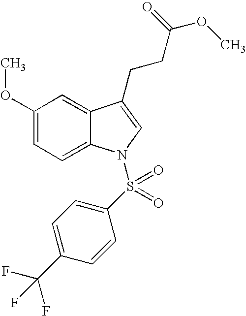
C1(OC)=CC=C2C(=C1)C(CCC(OC)=O)=CN2S(C1=CC=C(C(F)(F)F)C=C1)(=O)=O
